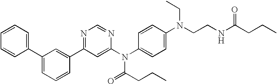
C1=CC=C(C2=CC=CC(C3=NC=NC(N(C4=CC=C(N(CC)CCNC(=O)CCC)C=C4)C(CCC)=O)=C3)=C2)C=C1
